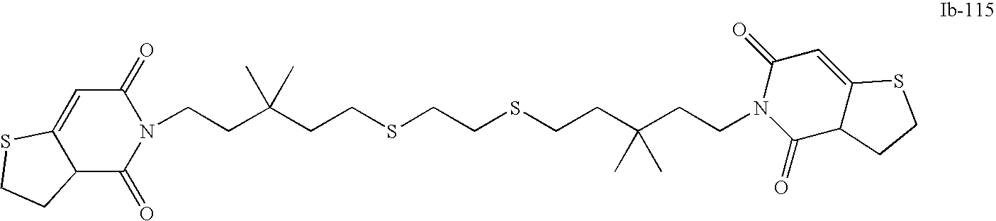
N1(CCC(CCSCCSCCC(CCN2C(=O)C3C(=CC2=O)SCC3)(C)C)(C)C)C(=O)C=C2C(C1=O)CCS2
